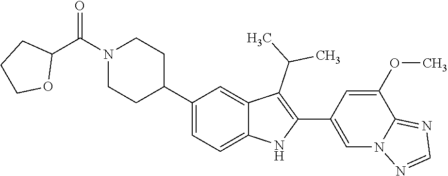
N1(C(C2CCCO2)=O)CCC(C2=CC=C3C(=C2)C(C(C)C)=C(C2=CN4C(=NC=N4)C(OC)=C2)N3)CC1
